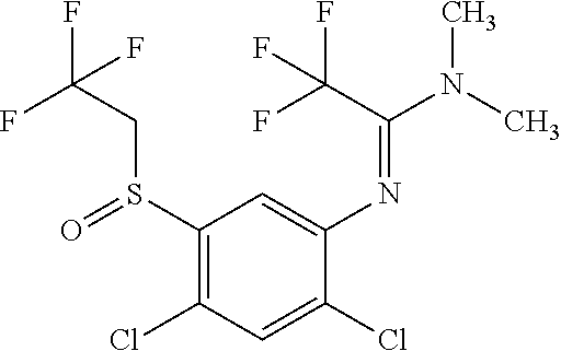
S(C1=C(Cl)C=C(Cl)C(N=C(C(F)(F)F)N(C)C)=C1)(CC(F)(F)F)=O
